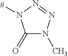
C1(=O)N(C)N=NN1[#]
